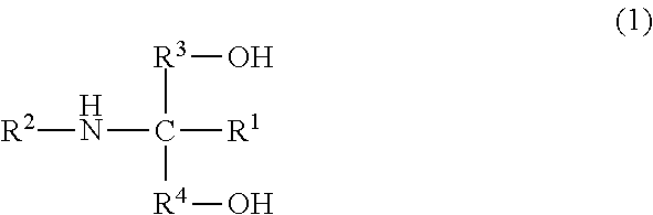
[R2]NC([R1])([R3]O)[R4]O
